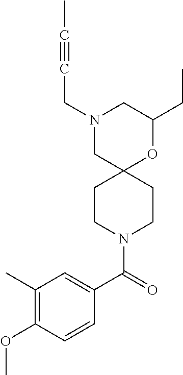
C1(CC)OC2(CN(CC#CC)C1)CCN(C(C1=CC(C)=C(OC)C=C1)=O)CC2
